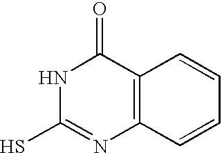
C1(S)=NC2=C(C(=O)N1)C=CC=C2
